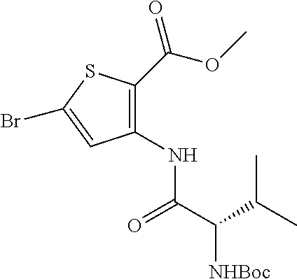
C1(NC(C(C(C)C)[NHBoc])=O)=C(C(OC)=O)SC(Br)=C1
